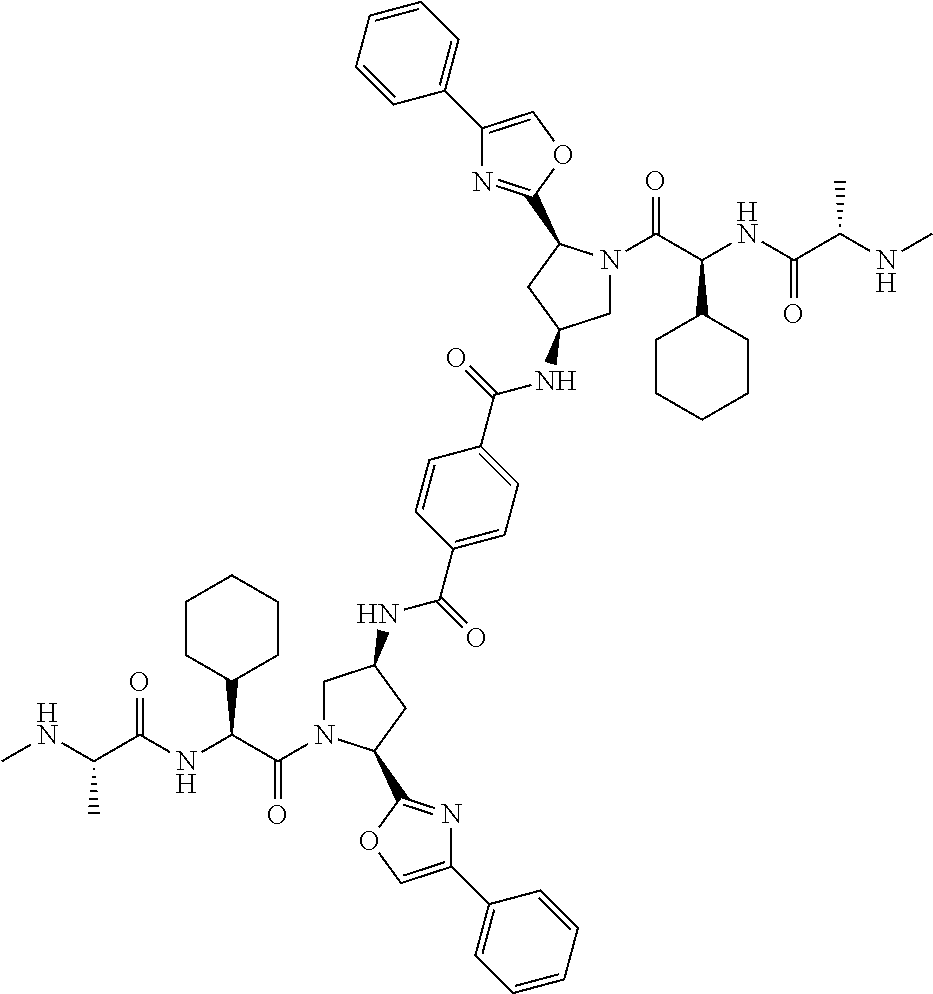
C(C(NC(C(NC)C)=O)C1CCCCC1)(=O)N1CC(NC(C2=CC=C(C(=O)NC3CN(C(=O)C(C4CCCCC4)NC(C(C)NC)=O)C(C4=NC(C5=CC=CC=C5)=CO4)C3)C=C2)=O)CC1C1=NC(C2=CC=CC=C2)=CO1
